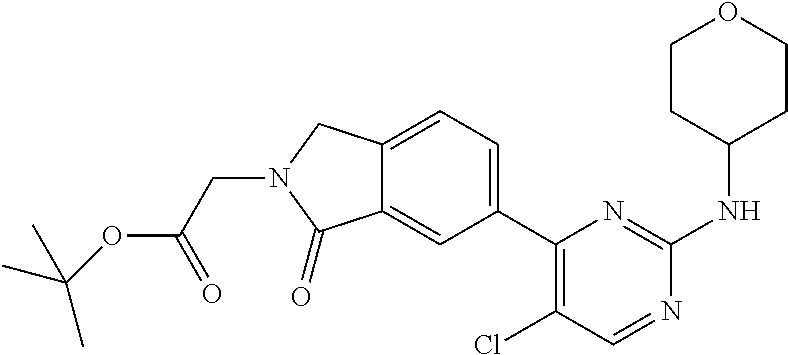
C1(C2=CC=C3C(=C2)C(=O)N(CC(OC(C)(C)C)=O)C3)=C(Cl)C=NC(NC2CCOCC2)=N1
